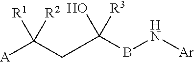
[A]C(CC(BN[Ar])([R3])O)([R1])[R2]
